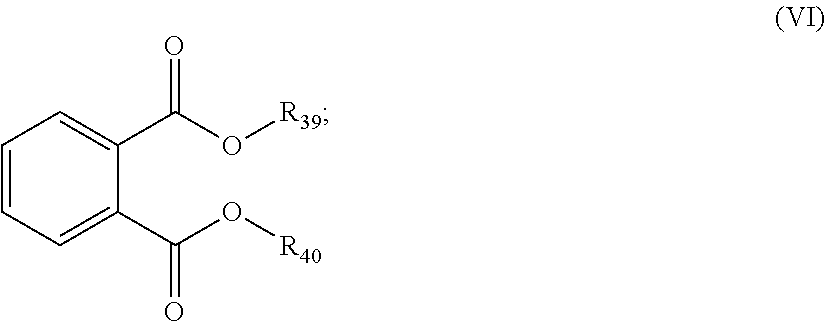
C1=CC=C(C(O[R40])=O)C(C(O[R39])=O)=C1
